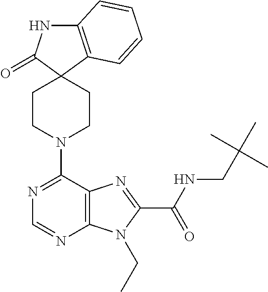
C12=C(C=CC=C1)C1(C(=O)N2)CCN(C2=NC=NC3=C2N=C(C(=O)NCC(C)(C)C)N3CC)CC1
